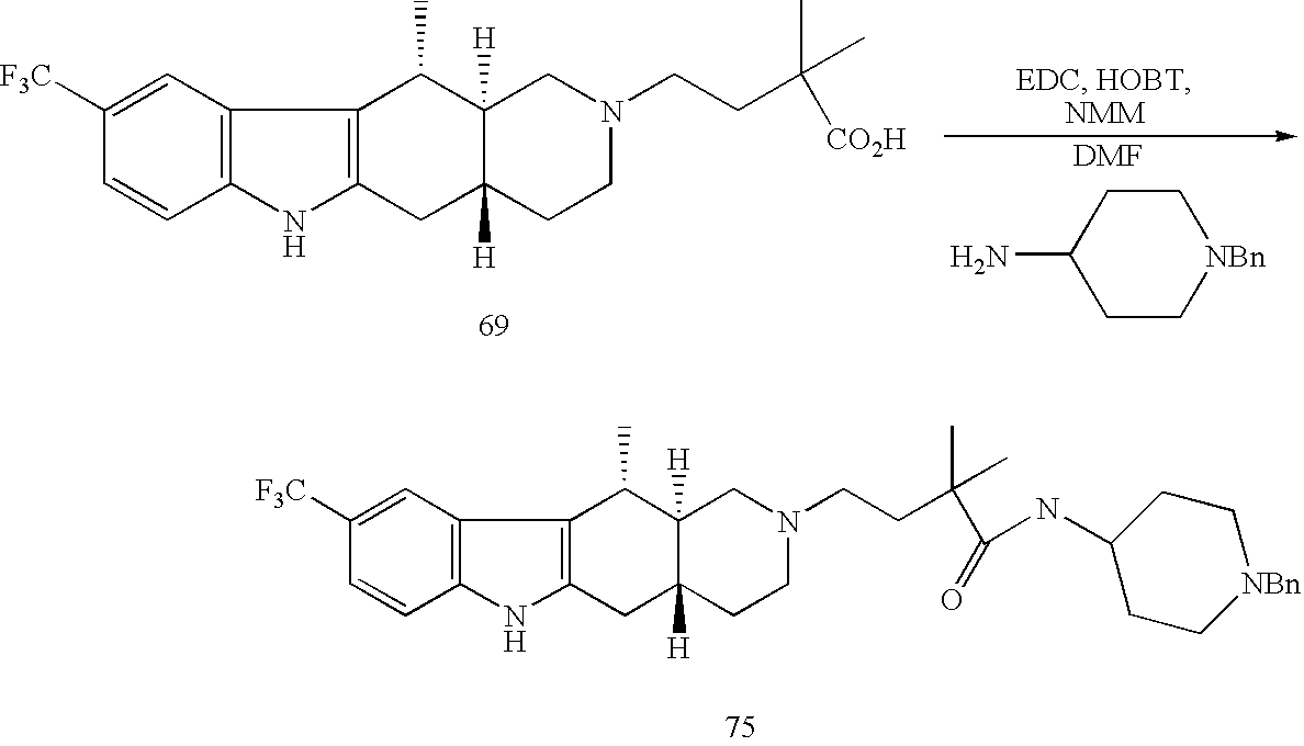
C12=C(NC3=C1C(C)C1([H])C([H])(C3)CCN(CCC(C)(C)[CO2H])C1)C=CC([F3C])=C2.C1CC(N)CC[NBn]1.C12=C(NC3=C1C(C)C1([H])C([H])(C3)CCN(CCC(C)(C)C(=O)NC3CC[NBn]CC3)C1)C=CC([F3C])=C2
